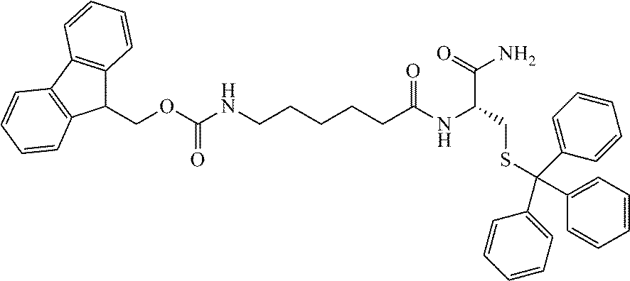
C1=CC=C(C(C2=CC=CC=C2)(C2=CC=CC=C2)SCC(C(=O)N)NC(=O)CCCCCNC(OCC2C3=C(C4=C2C=CC=C4)C=CC=C3)=O)C=C1
